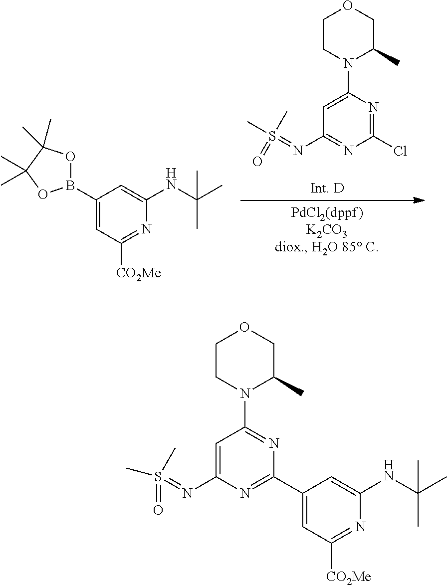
C1(Cl)=NC(N2CCOCC2C)=CC(N=S(C)(C)=O)=N1.C1(B2OC(C)(C)C(C)(C)O2)=CC([CO2Me])=NC(NC(C)(C)C)=C1.C1(C2=NC(N=S(C)(C)=O)=CC(N3CCOCC3C)=N2)=CC([CO2Me])=NC(NC(C)(C)C)=C1
